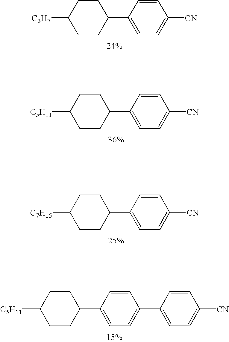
C1([C3H7])CCC(C2=CC=C([CN])C=C2)CC1.C1([C5H11])CCC(C2=CC=C([CN])C=C2)CC1.C1([C7H15])CCC(C2=CC=C([CN])C=C2)CC1.C1([C5H11])CCC(C2=CC=C(C3=CC=C([CN])C=C3)C=C2)CC1
